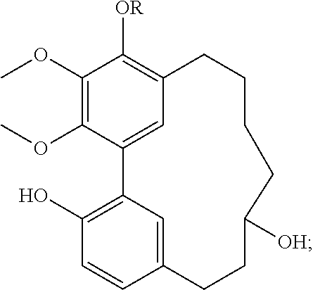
C1(OC)=C(OC)C2=CC(=C1[OR])CCCCC([OH])CCC1=CC2=C(O)C=C1
